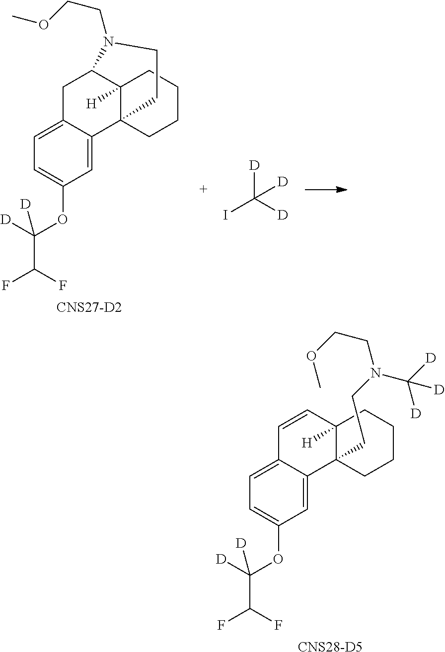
C1=C2C(=CC=C1OC(C(F)F)([D])[D])CC1C3([H])C2(CCCC3)CCN1CCOC.[CNS27-D2].IC([D])([D])[D].C1=C2C(=CC=C1OC(C(F)F)([D])[D])C=CC1([H])C2(CCN(CCOC)C([D])([D])[D])CCCC1.[CNS28-D5]
